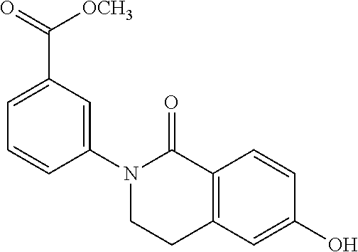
C12=C(C=C(O)C=C1)CCN(C1=CC(C(=O)[OCH3])=CC=C1)C2=O
